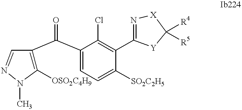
C1([OSO2C4H9])=C(C(C2=CC=C([SO2C2H5])C(C3=N[X]C([R4])([R5])[Y]3)=C2Cl)=O)C=NN1C
